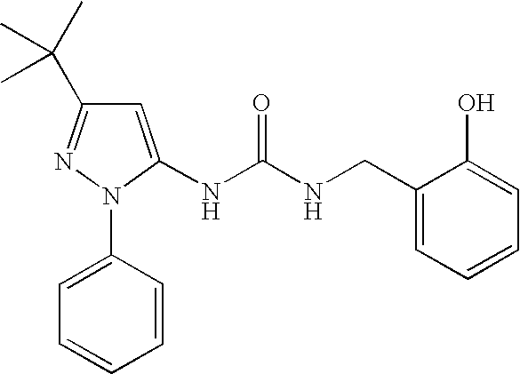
C1=C(N2C(NC(NCC3=CC=CC=C3O)=O)=CC(C(C)(C)C)=N2)C=CC=C1
